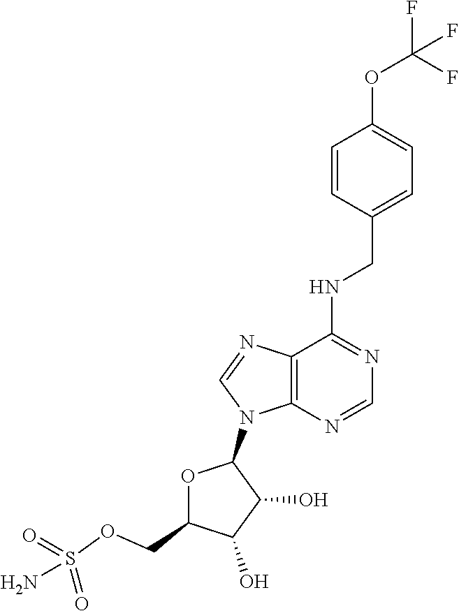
N(C1=NC=NC2=C1N=CN2C1OC(COS(N)(=O)=O)C(O)C1O)CC1=CC=C(OC(F)(F)F)C=C1
